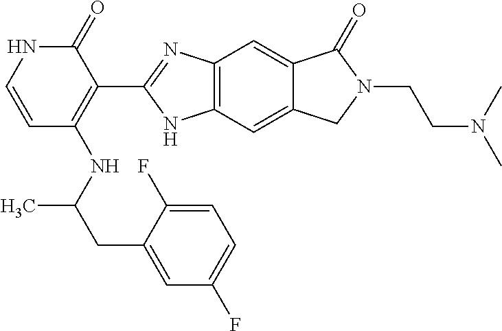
C(C(NC1=C(C2=NC3=C(C=C4C(=C3)C(=O)N(CCN(C)C)C4)N2)C(=O)NC=C1)C)C1=CC(F)=CC=C1F
